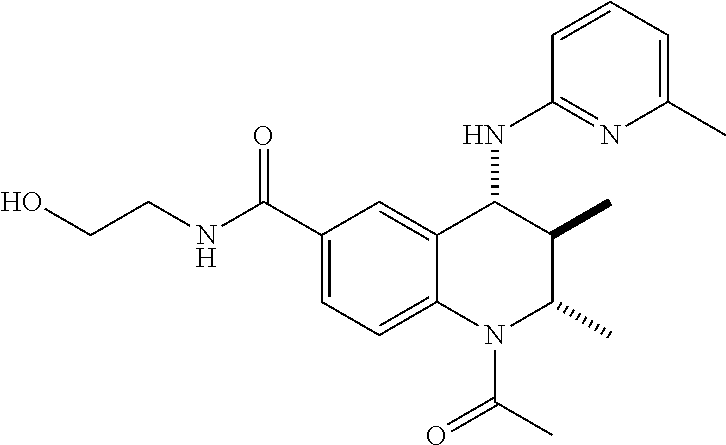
OCCNC(C1=CC=C2C(=C1)C(NC1=NC(C)=CC=C1)C(C)C(C)N2C(=O)C)=O
